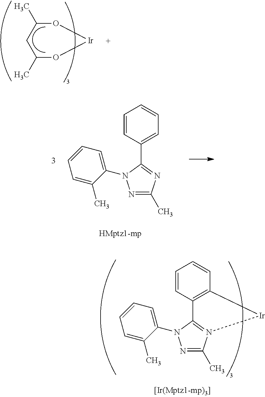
O1C(C)CC(C)O[Ir]1.N1=C(C)N=C(C2=CC=CC=C2)N1C1=CC=CC=C1C.N1=C(C)N2=C(N1C1=CC=CC=C1C)C1=C(C=CC=C1)[Ir]2
